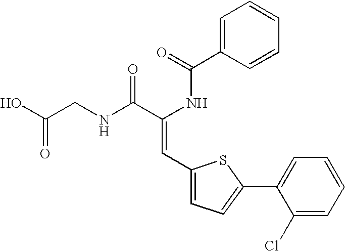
C1=C(C(=O)NC(C(NCC(O)=O)=O)=CC2=CC=C(C3=CC=CC=C3Cl)S2)C=CC=C1
